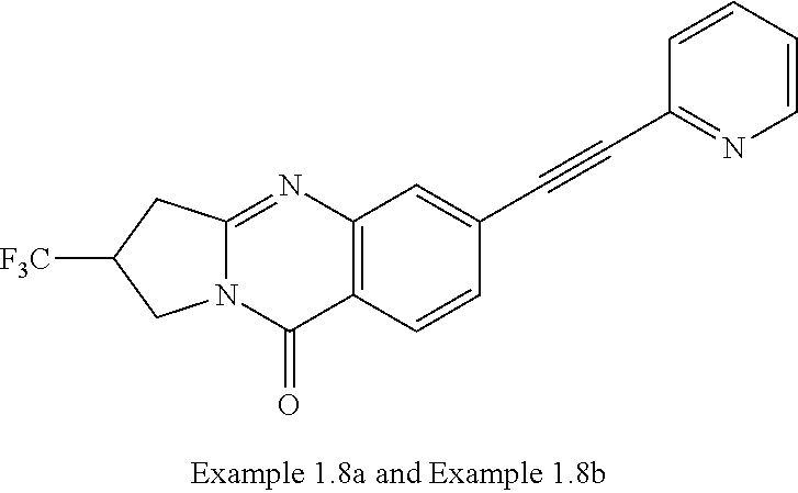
C12=NC3=C(C(=O)N1CC([F3C])C2)C=CC(C#CC1=NC=CC=C1)=C3
